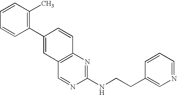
C1(C2=CC3=C(C=C2)N=C(NCCC2=CN=CC=C2)N=C3)=C(C)C=CC=C1
